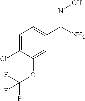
O(C1=CC(C(=NO)N)=CC=C1Cl)C(F)(F)F
